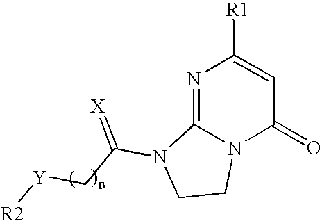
N1=C2N(C(=O)C=C1[R1])CCN2C(=[X])C[Y][R2]
